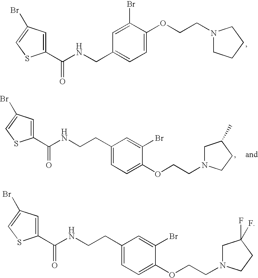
C(NCC1=CC=C(OCCN2CCCC2)C(Br)=C1)(=O)C1=CC(Br)=CS1.C(NCCC1=CC=C(OCCN2CC(F)(F)CC2)C(Br)=C1)(=O)C1=CC(Br)=CS1.C(NCCC1=CC=C(OCCN2CC(C)CC2)C(Br)=C1)(=O)C1=CC(Br)=CS1
